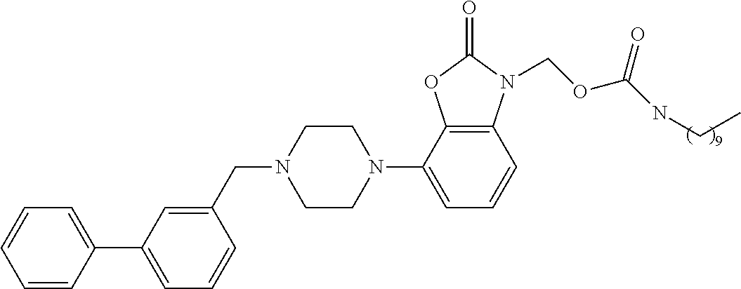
C12=C(C(N3CCN(CC4=CC(C5=CC=CC=C5)=CC=C4)CC3)=CC=C1)OC(=O)N2COC(=O)NCC
